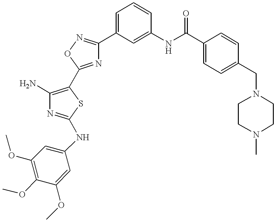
C1(OC)=C(OC)C(OC)=CC(NC2=NC(N)=C(C3=NC(C4=CC=CC(NC(C5=CC=C(CN6CCN(C)CC6)C=C5)=O)=C4)=NO3)S2)=C1
